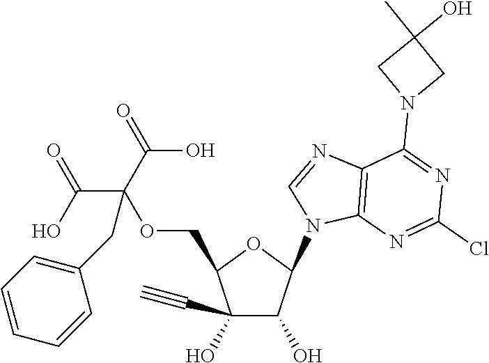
C1(C#C)(O)C(O)C(N2C=NC3=C2N=C(Cl)N=C3N2CC(O)(C)C2)OC1COC(CC1=CC=CC=C1)(C(=O)O)C(=O)O
